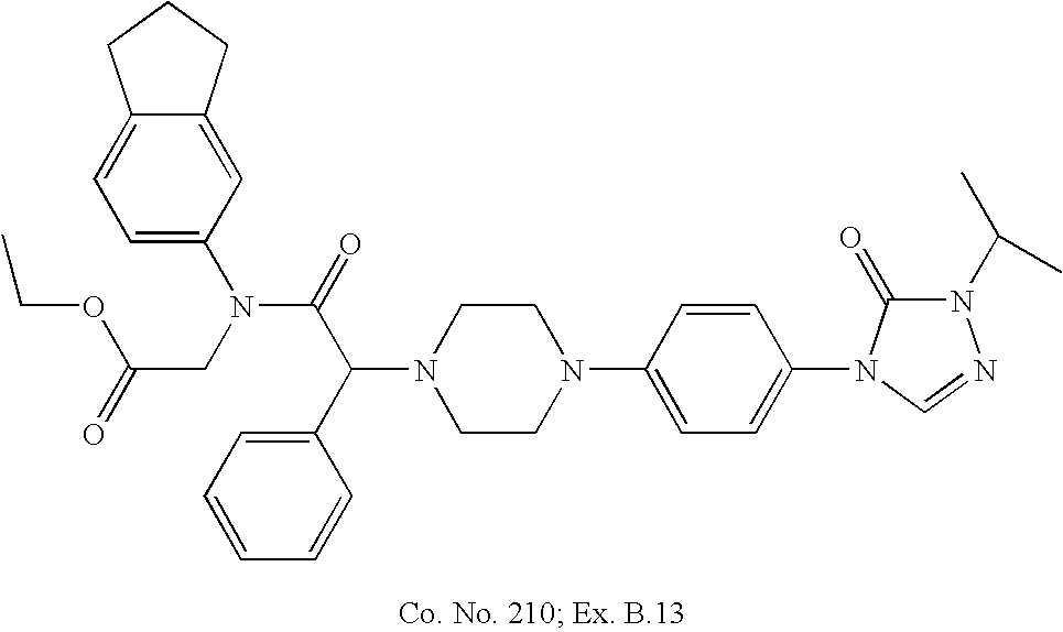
N1(C(C(=O)N(C2=CC=C3C(=C2)CCC3)CC(=O)OCC)C2=CC=CC=C2)CCN(C2=CC=C(N3C(=O)N(C(C)C)N=C3)C=C2)CC1
